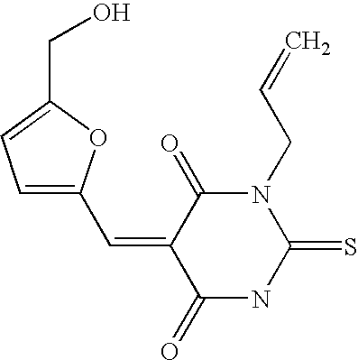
O=C1C(=CC2=CC=C(CO)O2)C(=O)NC(=S)N1CC=C
